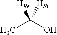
CC(O)([Re])[Si]
